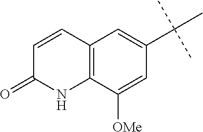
C12=C(C([OMe])=CC(C(C)(C)C)=C1)NC(=O)C=C2
